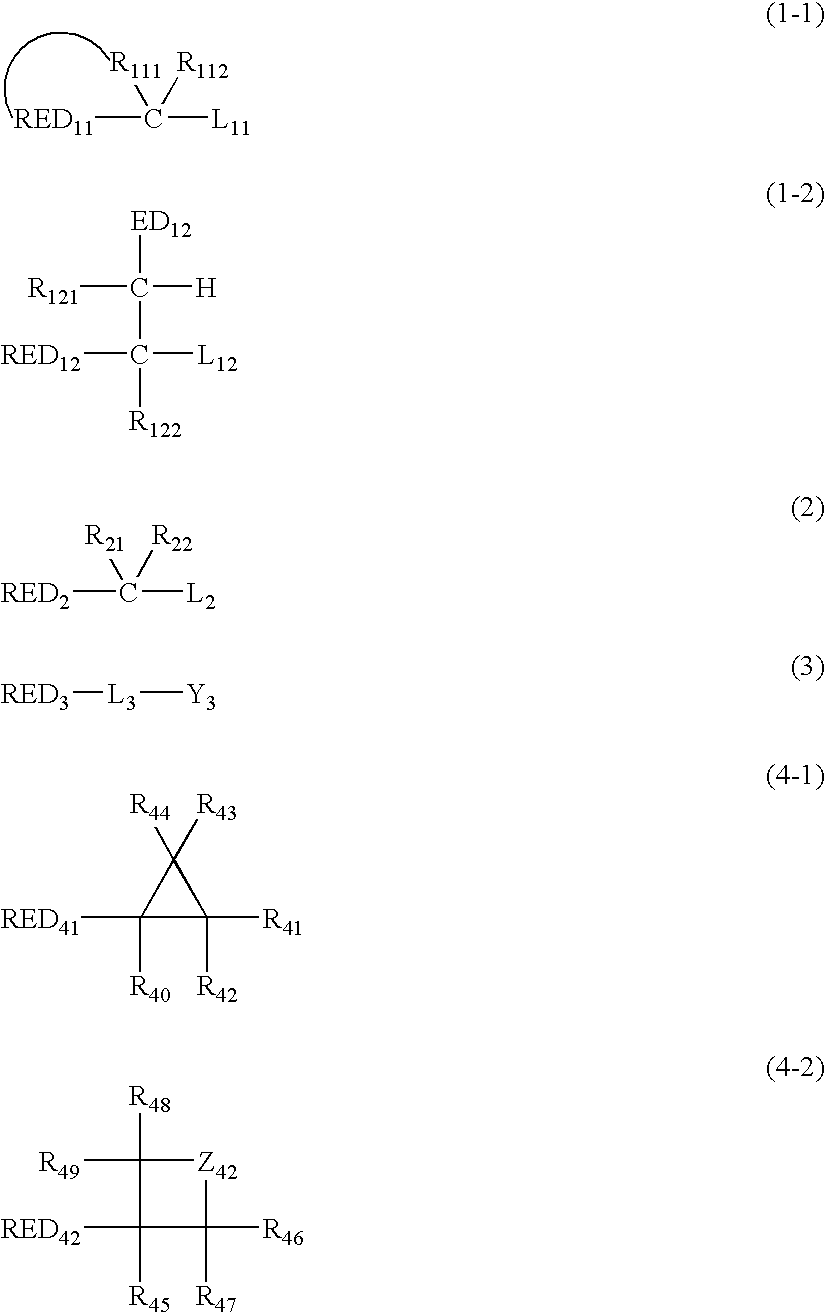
[RED11]C([L11])([R111])[R112].[R121]C(C([R122])([RED12])[L12])([H])[ED12].[RED2]C([L2])([R21])[R22].[RED3][L3][Y3].[RED41]C1([R40])C([R42])([R41])C1([R44])[R43].C1([R48])([R49])C([RED42])([R45])C([R47])([R46])[Z42]1
